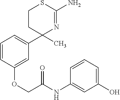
C1=CC(OCC(NC2=CC(O)=CC=C2)=O)=CC(C2(C)N=C(N)SCC2)=C1
